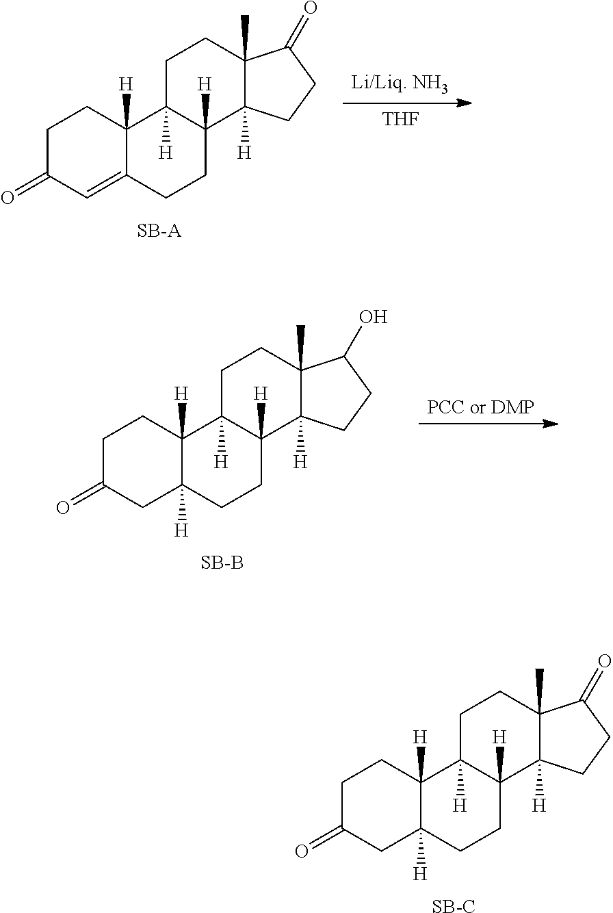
[THF].[Li/Liq. NH3].C12(C)C([H])(CCC1=O)C1([H])C([H])(CC2)C2([H])C(=CC(=O)CC2)CC1.[SB-A].[PCC or DMP].C12(C)C([H])(CCC1O)C1([H])C([H])(CC2)C2([H])C([H])(CC1)CC(=O)CC2.[SB-B].C12(C)C([H])(CCC1=O)C1([H])C([H])(CC2)C2([H])C([H])(CC1)CC(=O)CC2.[SB-C]
